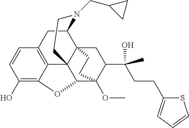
C1=CC(O)=C2C3=C1CC1C45C3(C(C(OC)(C(C(CCC3=CC=CS3)(O)C)C4)CC5)O2)CCN1CC1CC1
